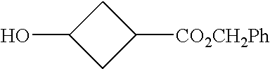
C1(O)CC([CO2CH2Ph])C1
